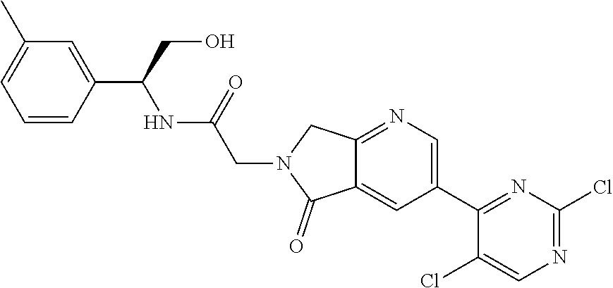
C1(C2=CN=C3C(=C2)C(=O)N(CC(NC(C2=CC(C)=CC=C2)CO)=O)C3)=NC(Cl)=NC=C1Cl
